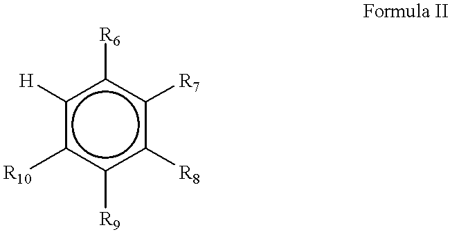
c1([H])c([R10])c([R9])c([R8])c([R7])c1[R6]
